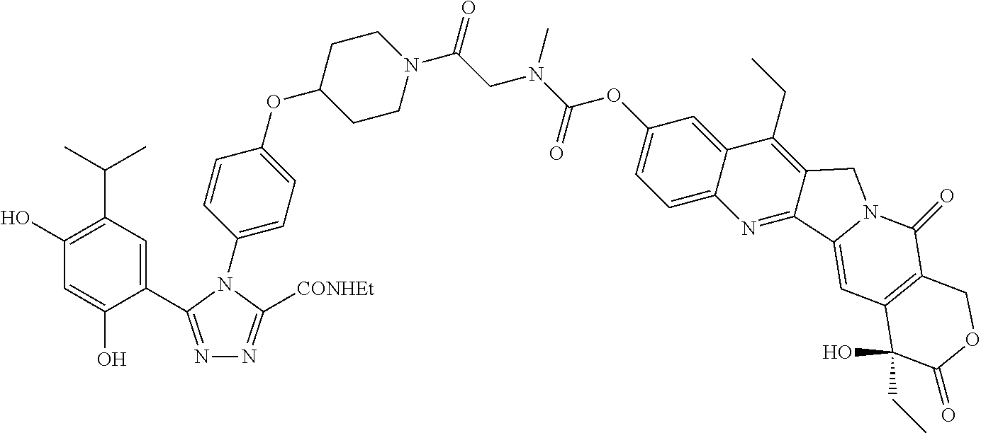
O(C1CCN(C(CN(C(OC2=CC=C3C(=C2)C(CC)=C2C(=N3)C3=CC4=C(C(=O)N3C2)COC(=O)C4(O)CC)=O)C)=O)CC1)C1=CC=C(N2C([CONHEt])=NN=C2C2=CC(C(C)C)=C(O)C=C2O)C=C1
